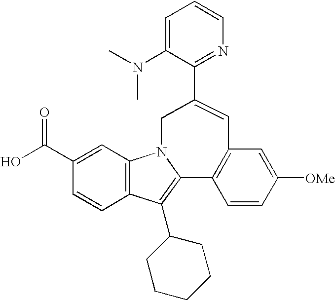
C12=C(C=C(C(O)=O)C=C1)N1C(=C2C2CCCCC2)C2=C(C=C([OMe])C=C2)C=C(C2=NC=CC=C2N(C)C)C1
